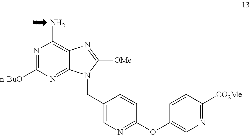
N1=C([n-BuO])N=C2C(=C1N)N=C([OMe])N2CC1=CN=C(OC2=CN=C([CO2Me])C=C2)C=C1
